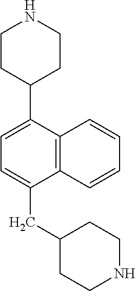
C1=C(C2CCNCC2)C2=C(C(CC3CCNCC3)=C1)C=CC=C2
